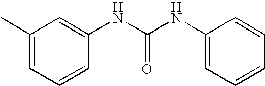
CC1=CC=CC(NC(NC2=CC=CC=C2)=O)=C1
